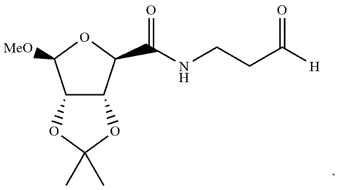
C12C(OC(C)(C)O1)C(C(NCCC([H])=O)=O)OC2[MeO]
